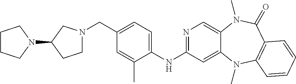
N1=C(NC2=CC=C(CN3CCC(N4CCCC4)C3)C=C2C)C=C2C(=C1)N(C)C(=O)C1=C(N2C)C=CC=C1
